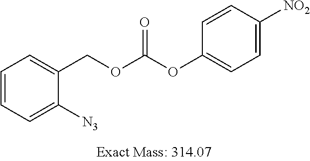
C1=CC=C([N3])C(COC(OC2=CC=C([NO2])C=C2)=O)=C1
